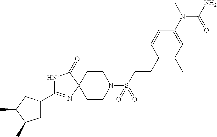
N1C(C2CC(C)C(C)C2)=NC2(C1=O)CCN(S(CCC1=C(C)C=C(N(C)C(=O)N)C=C1C)(=O)=O)CC2
